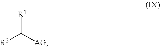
[R1]C([R2])[AG]
